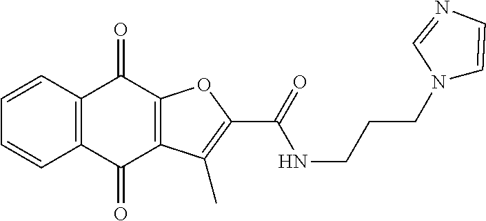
C1=CC2=C(C=C1)C(=O)C1=C(C2=O)OC(C(NCCCN2C=CN=C2)=O)=C1C
